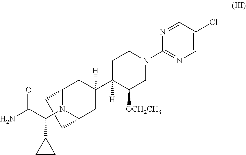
C1CC2N(C(C(N)=O)C3CC3)C1CC(C1([H])C([OCH2CH3])CN(C3=NC=C(Cl)C=N3)CC1)([H])C2
